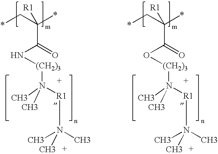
*CC(*)([R1])C(=O)N[(CH2)3]N([R1]N(C)(C)C)(C)C.*CC(*)([R1])C(=O)O[(CH2)3]N([R1]N(C)(C)C)(C)C
